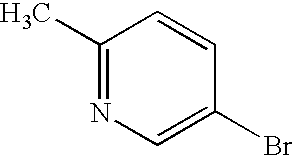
C1(C)=NC=C(Br)C=C1
